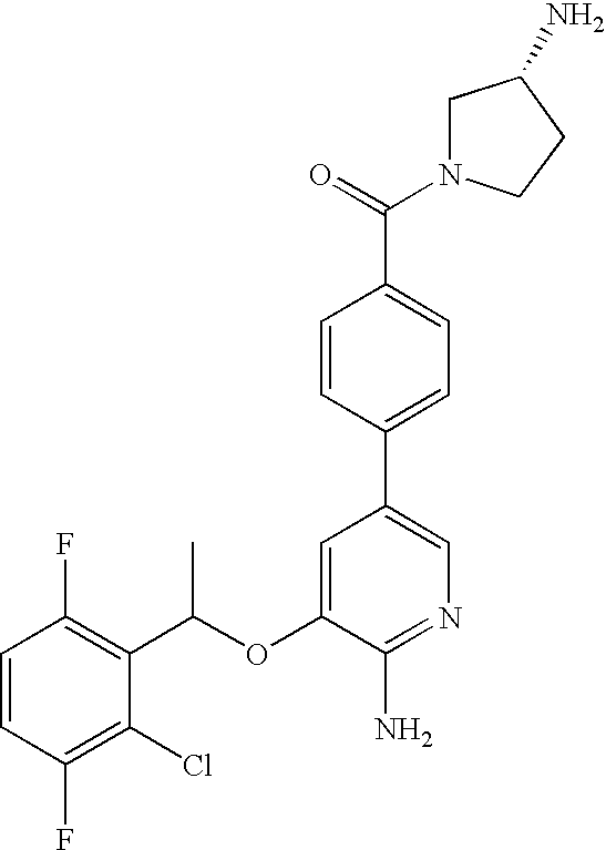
C1=CC(F)=C(C(OC2=CC(C3=CC=C(C(N4CCC(N)C4)=O)C=C3)=CN=C2N)C)C(Cl)=C1F
